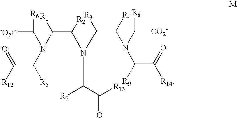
[R1]C(C(N(C(C(N(C([CO2-])[R8])C(C([R14])=O)[R9])[R4])[R3])C(C([R13])=O)[R7])[R2])N(C([-O2C])[R6])C(C([R12])=O)[R5]
